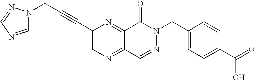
C(#CC1=CN=C2C(=N1)C(=O)N(CC1=CC=C(C(O)=O)C=C1)N=C2)CN1C=NC=N1
